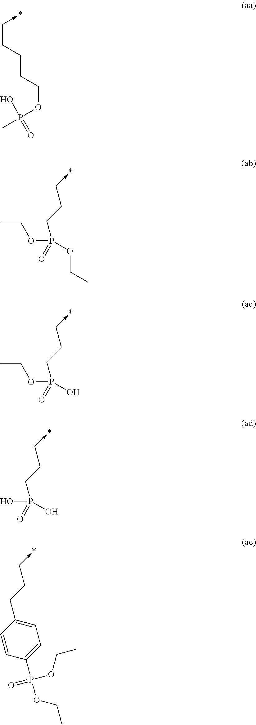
P(OCCCCC->*)(C)(O)=O.CCOP(CCC->*)(=O)OCC.CCOP(CCC->*)(=O)O.OP(CCC->*)(=O)O.C1=CC(P(OCC)(OCC)=O)=CC=C1CCC->*
